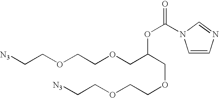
C1=CN=CN1C(OC(COCCOCC[N3])COCCOCC[N3])=O
